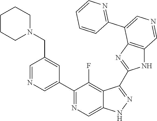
C1(C2=CN=CC(CN3CCCCC3)=C2)=NC=C2C(=C1F)C(C1=NC3=C(N1)C=NC=C3C1=NC=CC=C1)=NN2
